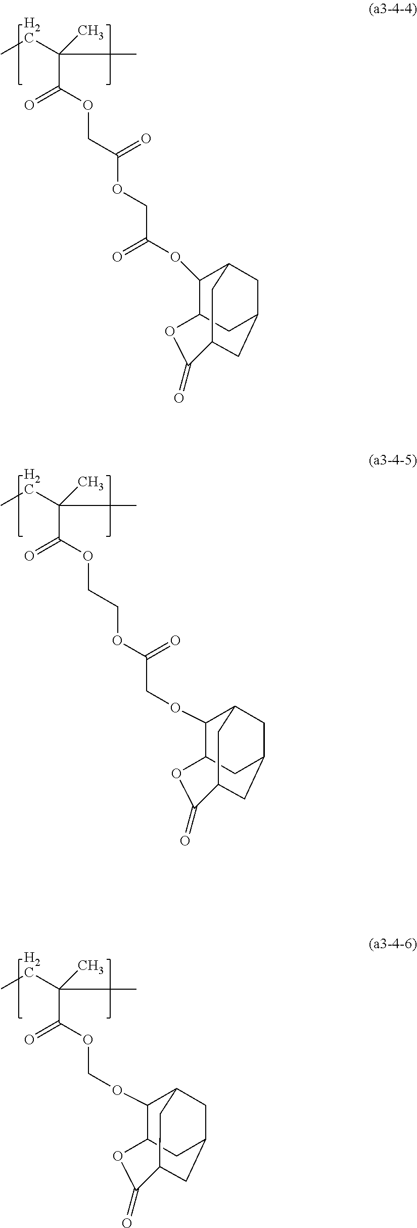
CCC(C)(C)C(OCC(OCC(OC1C2CC3CC1CC(C3)C(=O)O2)=O)=O)=O.CCC(C)(C)C(OCCOC(COC1C2CC3CC1CC(C3)C(=O)O2)=O)=O.CCC(C)(C)C(OCOC1C2CC3CC1CC(C3)C(=O)O2)=O
